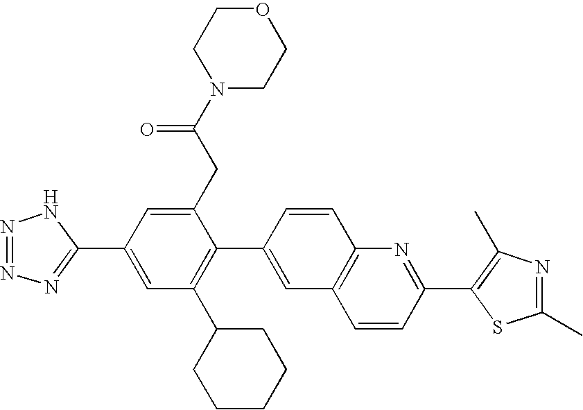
C1(C2=CC(C3CCCCC3)=C(C3=CC4=C(C=C3)N=C(C3=C(C)N=C(C)S3)C=C4)C(CC(N3CCOCC3)=O)=C2)=NN=NN1
